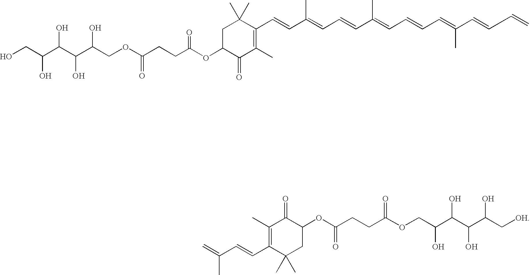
C=C(C=CC1=C(C)C(=O)C(OC(CCC(OCC(C(C(C(C[OH])O)O)O)O)=O)=O)CC1(C)C)C.C1C(OC(=O)CCC(OCC(C(C(C(CO)O)O)O)O)=O)C(=O)C(C)=C(C=CC(=CC=CC(=CC=CC=C(C)C=CC=C)C)C)C1(C)C
